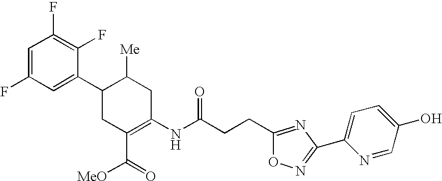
C1=C(F)C=C(C2CC(C(=O)[MeO])=C(NC(CCC3=NC(C4=CC=C(O)C=N4)=NO3)=O)CC2[Me])C(F)=C1F
